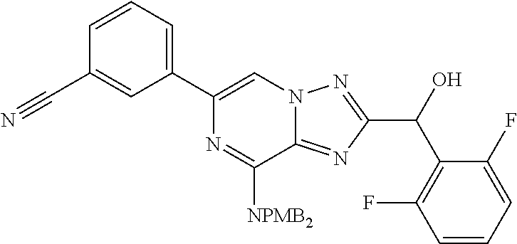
C1=CC=C(C2=CN3C(=NC(C(C4=C(F)C=CC=C4F)O)=N3)C([NPMB2])=N2)C=C1C#N
